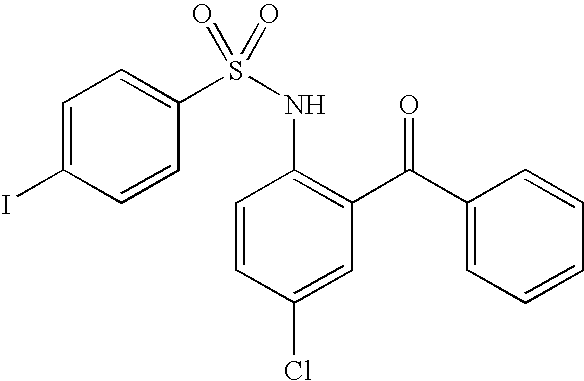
C1=C(I)C=CC(S(NC2=C(C(C3=CC=CC=C3)=O)C=C(Cl)C=C2)(=O)=O)=C1
